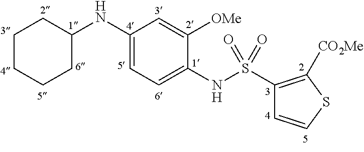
C1(NC2CCCCC2)=CC=C(NS(C2=C([CO2Me])SC=C2)(=O)=O)C([OMe])=C1
